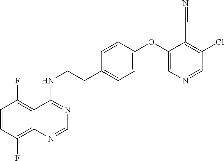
C1=CC(F)=C2C(=C1F)C(NCCC1=CC=C(OC3=CN=CC(Cl)=C3C#N)C=C1)=NC=N2
